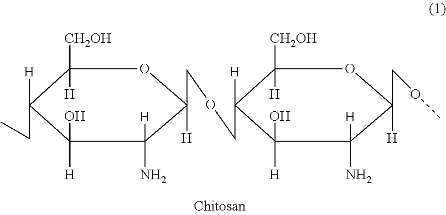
C1([CH2OH])([H])C([H])(CC)C([H])(O)C([H])(N)C([H])(COCC2([H])C([CH2OH])([H])OC(COC)([H])C([H])(N)C2([H])O)O1
